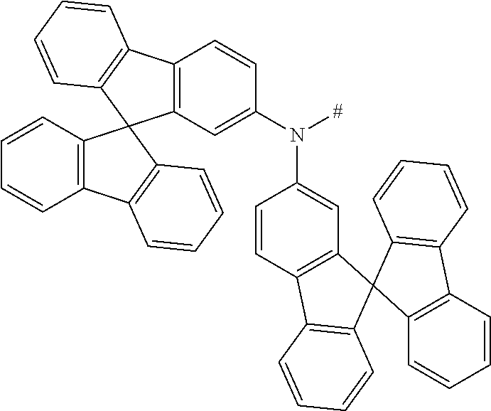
C12=C(C=C(N([#])C3=CC4=C(C=C3)C3=C(C=CC=C3)C43C4=C(C=CC=C4)C4=C3C=CC=C4)C=C1)C1(C3=C2C=CC=C3)C2=C(C=CC=C2)C2=C1C=CC=C2
